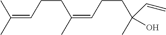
CC(=CCCC(=CCCC(C)(O)C=C)C)C
